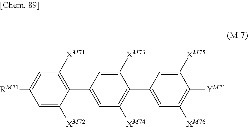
[RM71]C1=CC([XM71])=C(C2=CC([XM74])=C(C3=CC([XM76])=C([YM71])C([XM75])=C3)C([XM73])=C2)C([XM72])=C1
